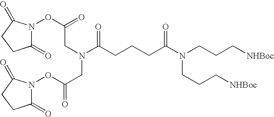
C1(=O)N(OC(=O)CN(CC(=O)ON2C(=O)CCC2=O)C(CCCC(N(CCC[NHBoc])CCC[NHBoc])=O)=O)C(=O)CC1
